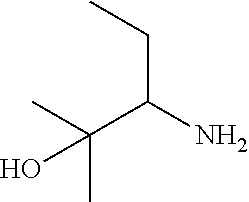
CC(C(CC)N)(C)O
